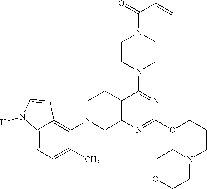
C12=C(N=C(OCCCN3CCOCC3)N=C1N1CCN(C(=O)C=C)CC1)CN(C1=C3C(=CC=C1C)N([H])C=C3)CC2
